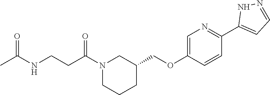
CC(NCCC(N1CCCC(COC2=CN=C(C3=CC=NN3)C=C2)C1)=O)=O
